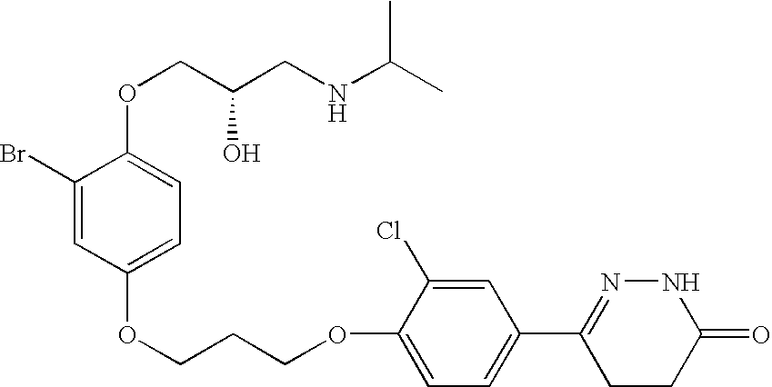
C1(Br)=CC(OCCCOC2=CC=C(C3=NNC(=O)CC3)C=C2Cl)=CC=C1OCC(CNC(C)C)O
